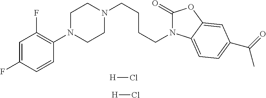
N1(CCCCN2CCN(C3=C(F)C=C(F)C=C3)CC2)C(=O)OC2=CC(C(=O)C)=CC=C12.[H]Cl.[H]Cl
